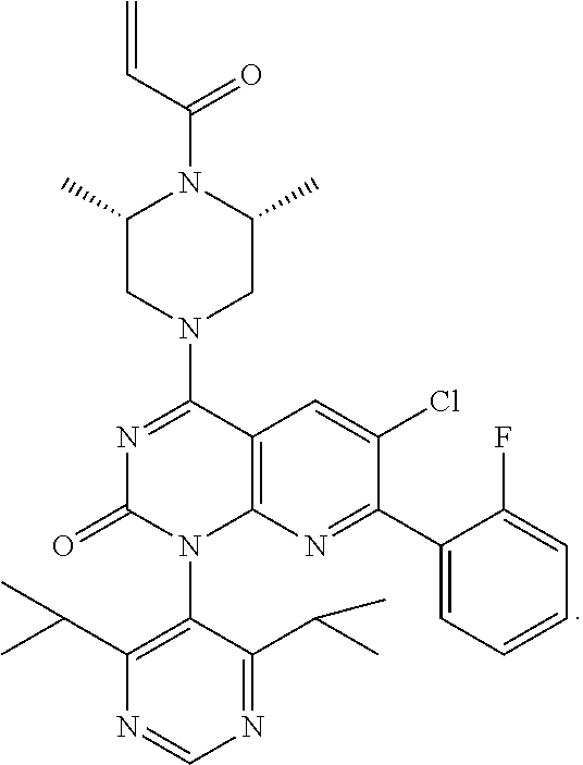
C1(C2=NC3=C(C=C2Cl)C(N2CC(C)N(C(C=C)=O)C(C)C2)=NC(=O)N3C2=C(C(C)C)N=CN=C2C(C)C)=CC=CC=C1F
